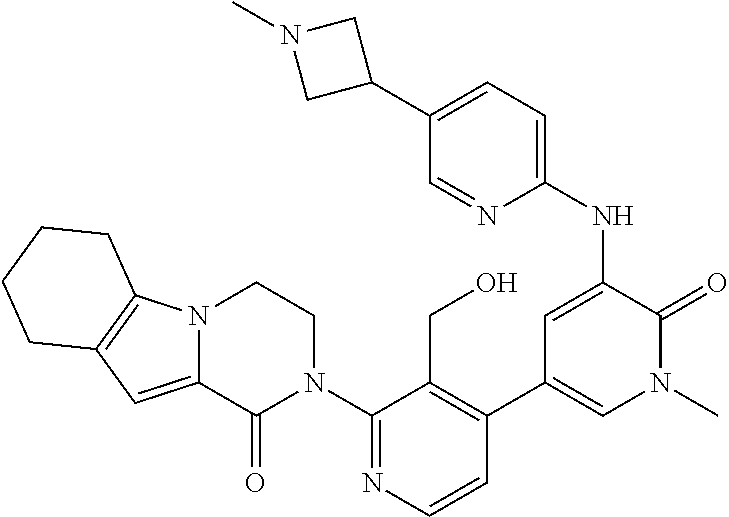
C1(N2CCN3C(=CC4=C3CCCC4)C2=O)=NC=CC(C2=CN(C)C(=O)C(NC3=CC=C(C4CN(C)C4)C=N3)=C2)=C1CO
